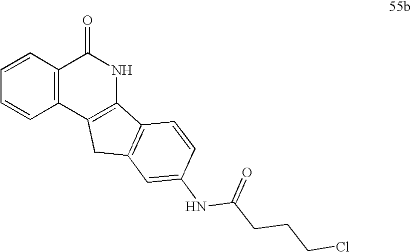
C1=CC2=C(C=C1)C1=C(NC2=O)C2=C(C1)C=C(NC(CCCCl)=O)C=C2
